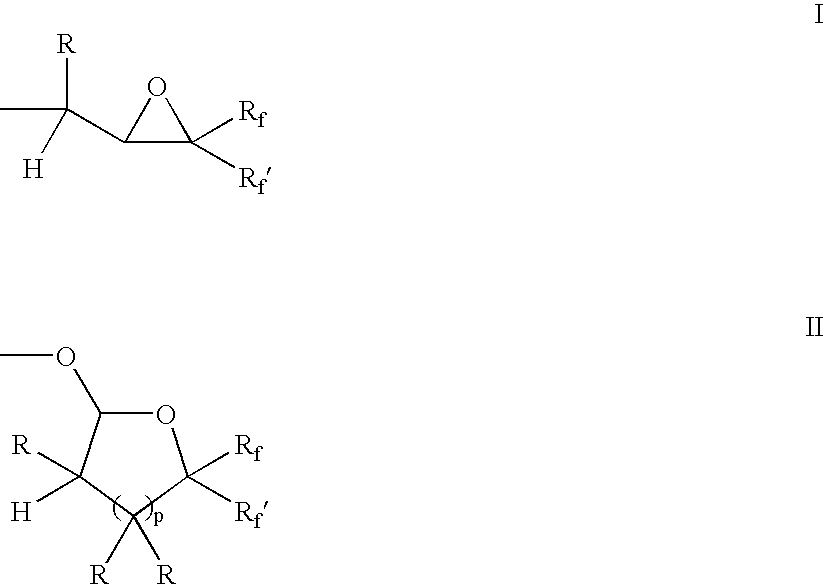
O1C(OC)C([R])([H])C([R])([R])C1([Rf])[Rf].C1(C(C)([R])[H])C([Rf])([Rf])O1
